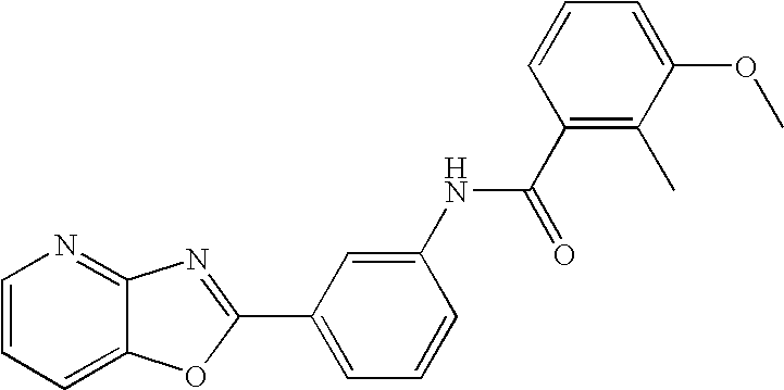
C1=CC=C2C(=N1)N=C(C1=CC=CC(NC(C3=C(C)C(OC)=CC=C3)=O)=C1)O2
